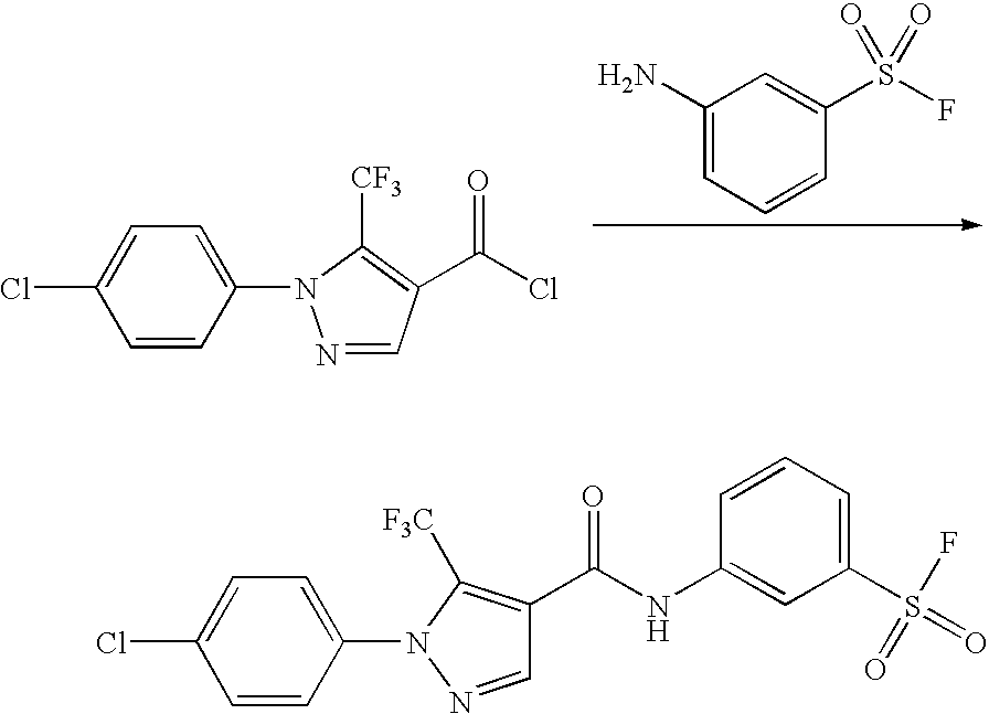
C1=CC(S(F)(=O)=O)=CC(N)=C1.N1=CC(C(Cl)=O)=C([CF3])N1C1=CC=C(Cl)C=C1.C1=NN(C2=CC=C(Cl)C=C2)C([F3C])=C1C(NC1=CC(S(=O)(=O)F)=CC=C1)=O
